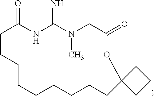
C1CCCCCCCCC2(OC(=O)CN(C)C(=N)NC1=O)CCC2
